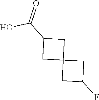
FC1CC2(CC(C(O)=O)C2)C1
